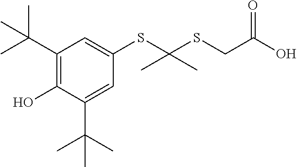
C1(C(C)(C)C)=C(O)C(C(C)(C)C)=CC(SC(SCC(O)=O)(C)C)=C1
